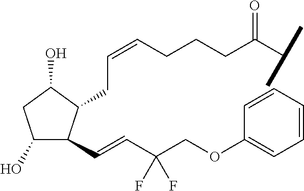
C1(O)C(C=CC(COC2=CC=CC=C2)(F)F)C(CC=CCCCC(C(C)C)=O)C(O)C1
